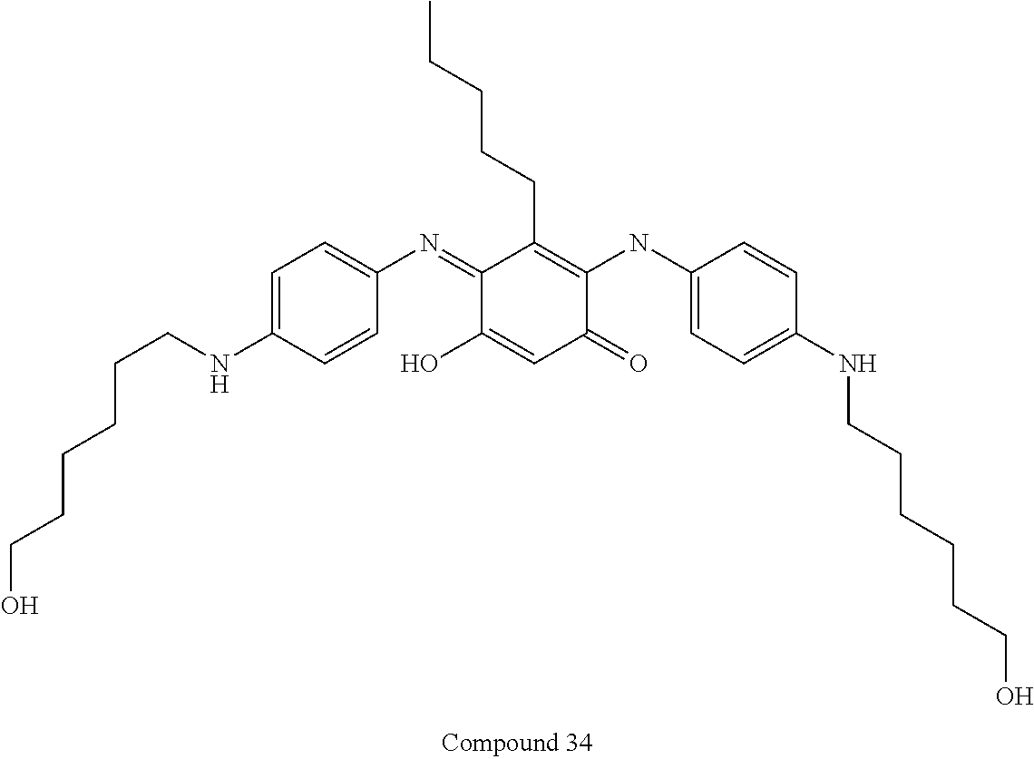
C1=C(NCCCCCCO)C=CC(N=C2C(O)=CC(=O)C(NC3=CC=C(NCCCCCCO)C=C3)=C2CCCCC)=C1
